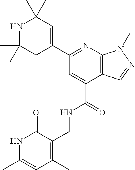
C1(C)(C)CC(C2=NC3=C(C(C(=O)NCC4=C(C)C=C(C)NC4=O)=C2)C=NN3C)=CC(C)(C)N1
